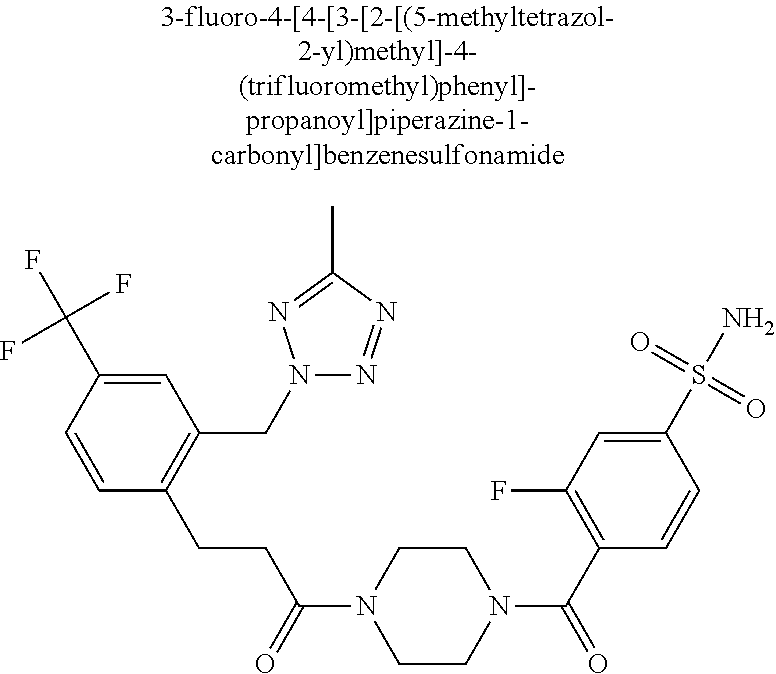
C1(C(F)(F)F)=CC(CN2N=NC(C)=N2)=C(CCC(N2CCN(C(C3=C(F)C=C(S(N)(=O)=O)C=C3)=O)CC2)=O)C=C1
